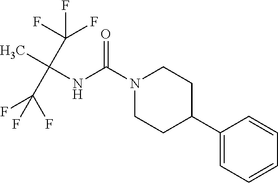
O=C(N1CCC(C2=CC=CC=C2)CC1)NC(C)(C(F)(F)F)C(F)(F)F
